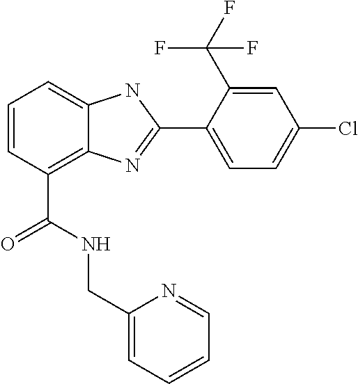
C1=CC(C(NCC2=CC=CC=N2)=O)=C2C(=C1)NC(C1=CC=C(Cl)C=C1C(F)(F)F)=N2
